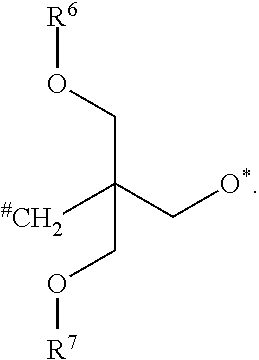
[R6]OCC(C[O*])([#CH2])CO[R7]
